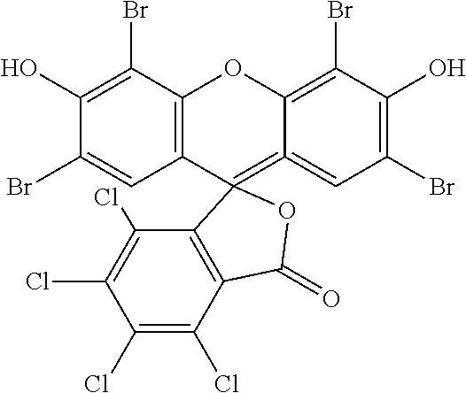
C1(O)=C(Br)C2=C(C=C1Br)C1(=C3=CC(Br)=C(O)C(Br)=C3O2)C2=C(C(Cl)=C(Cl)C(Cl)=C2Cl)C(=O)O1
